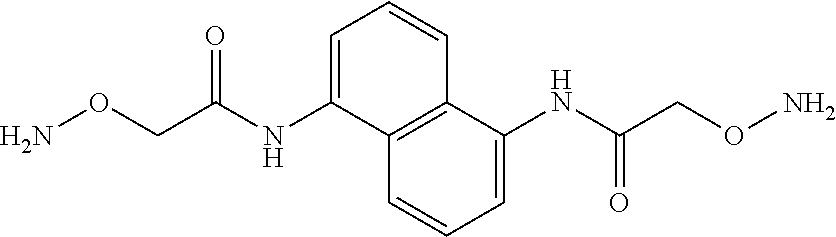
C12=C(C=CC=C1NC(CON)=O)C(NC(CON)=O)=CC=C2
